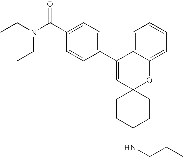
CCN(C(C1=CC=C(C2=CC3(OC4=CC=CC=C24)CCC(NCCC)CC3)C=C1)=O)CC
